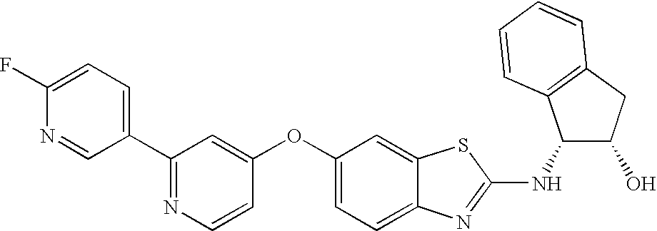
N1=C(C2=CC=C(F)N=C2)C=C(OC2=CC=C3C(=C2)SC(NC2C(O)CC4=C2C=CC=C4)=N3)C=C1
